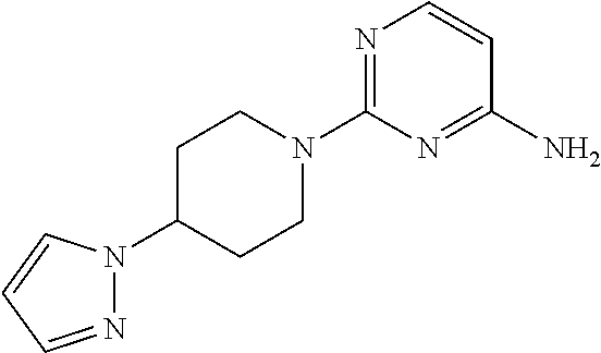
N1=C(N2CCC(N3N=CC=C3)CC2)N=C(N)C=C1
